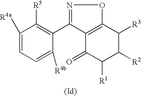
C1([R4a])=CC=C([R4b])C(C2=NOC3=C2C(=O)C([R1])C([R2])C3[R3])=C1[R5]
